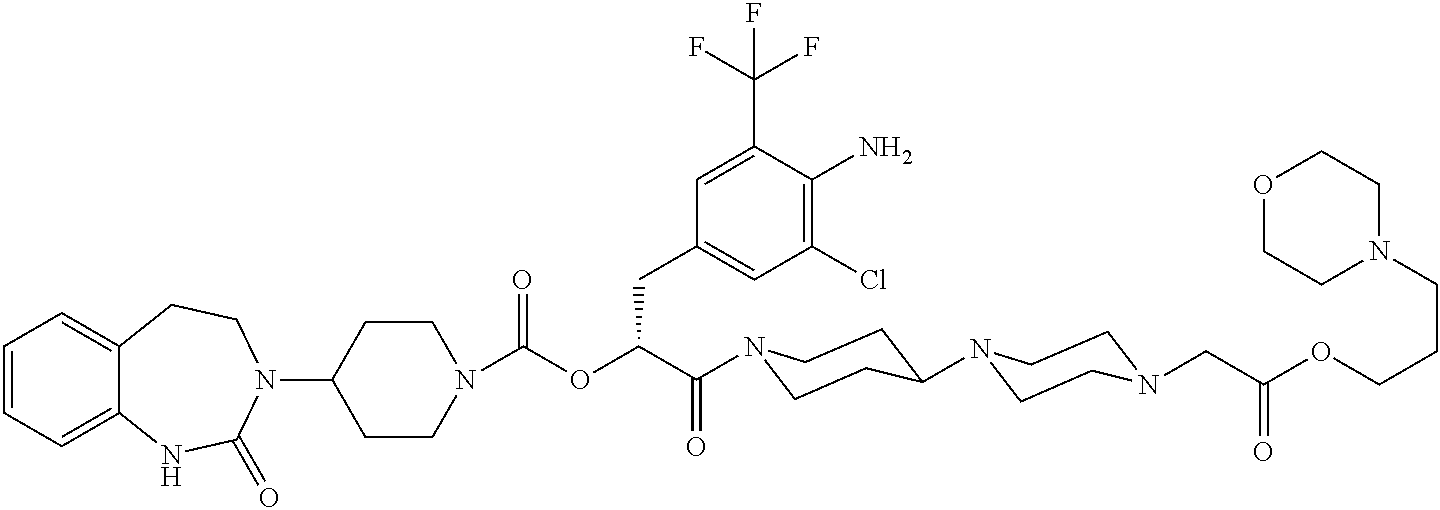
C1(N2CCC3=CC=CC=C3NC2=O)CCN(C(OC(C(=O)N2CCC(N3CCN(CC(OCCCN4CCOCC4)=O)CC3)CC2)CC2=CC(Cl)=C(N)C(C(F)(F)F)=C2)=O)CC1
